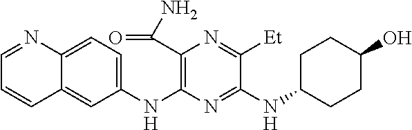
C1(NC2=C(C(N)=O)N=C([Et])C(NC3CCC(O)CC3)=N2)=CC=C2C(=C1)C=CC=N2
